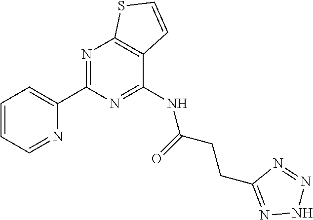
C1=CC=NC(C2=NC3=C(C(NC(CCC4=NNN=N4)=O)=N2)C=CS3)=C1
